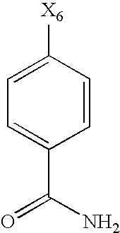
[X6]C1=CC=C(C(N)=O)C=C1
